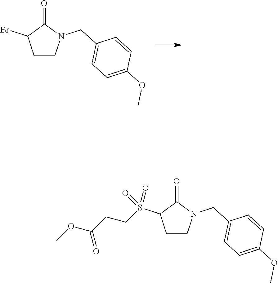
C1CN(CC2=CC=C(OC)C=C2)C(=O)C1Br.C1CN(CC2=CC=C(OC)C=C2)C(=O)C1S(CCC(OC)=O)(=O)=O
